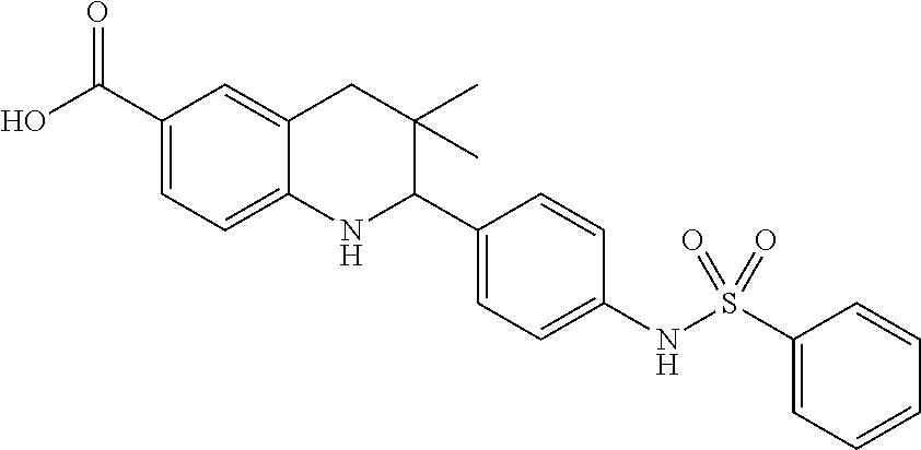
C1(C(O)=O)=CC=C2C(=C1)CC(C)(C)C(C1=CC=C(NS(C3=CC=CC=C3)(=O)=O)C=C1)N2
